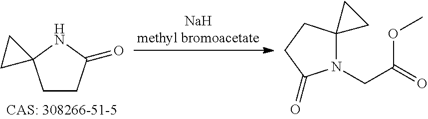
C1CC(=O)NC12CC2.N1(CC(=O)OC)C2(CCC1=O)CC2
